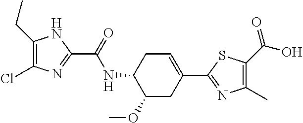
C1(CC)=C(Cl)N=C(C(=O)NC2C(OC)CC(C3=NC(C)=C(C(O)=O)S3)=CC2)N1
